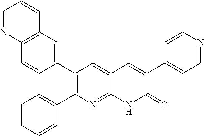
C12=C(C=C(C3=C(C4=CC=CC=C4)N=C4C(=C3)C=C(C3=CC=NC=C3)C(=O)N4)C=C1)C=CC=N2
